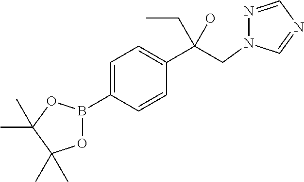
N1=CN=CN1CC(C1=CC=C(B2OC(C)(C)C(C)(C)O2)C=C1)(O)CC
